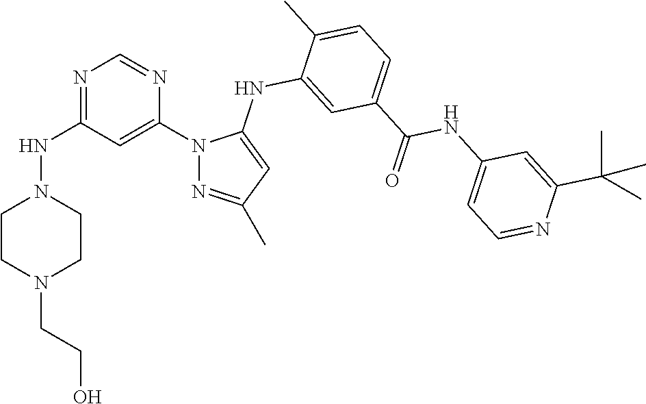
N1=C(NN2CCN(CCO)CC2)C=C(N2N=C(C)C=C2NC2=CC(C(NC3=CC=NC(C(C)(C)C)=C3)=O)=CC=C2C)N=C1
